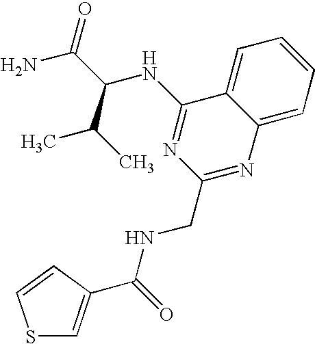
C1=C2C(=CC=C1)N=C(CNC(=O)C1=CSC=C1)N=C2NC(C(C)C)C(N)=O
